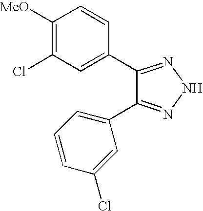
C1([MeO])=C(Cl)C=C(C2=NNN=C2C2=CC=CC(Cl)=C2)C=C1
